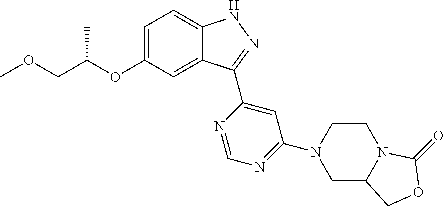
C1=C(OC(COC)C)C=C2C(=C1)NN=C2C1=CC(N2CC3N(CC2)C(=O)OC3)=NC=N1
